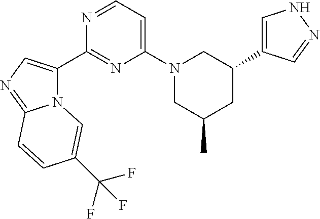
N12C(C3=NC(N4CC(C)CC(C5=CNN=C5)C4)=CC=N3)=CN=C1C=CC(C(F)(F)F)=C2
